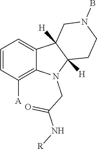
C1=CC([A])=C2C(=C1)C1([H])C([H])(N2CC(N[R])=O)CCN(B)C1
